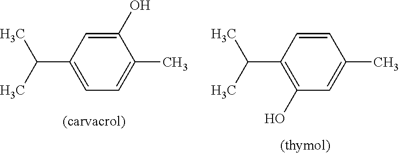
C1(C(C)C)=CC=C(C)C(O)=C1.C1(C(C)C)=C(O)C=C(C)C=C1
